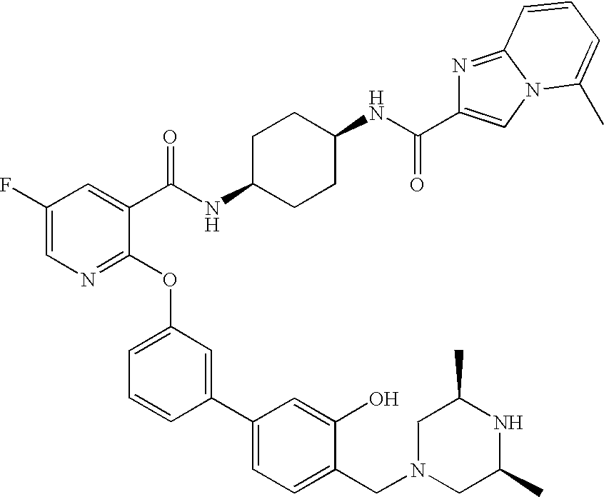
C1(F)=CN=C(OC2=CC=CC(C3=CC=C(CN4CC(C)NC(C)C4)C(O)=C3)=C2)C(C(NC2CCC(NC(=O)C3=CN4C(=N3)C=CC=C4C)CC2)=O)=C1
